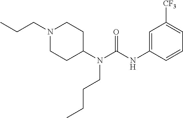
N1(CCC)CCC(N(C(NC2=CC([CF3])=CC=C2)=O)CCCC)CC1
